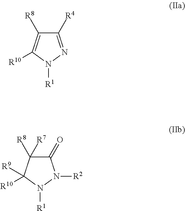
C1([R4])=NN([R1])C([R10])=C1[R8].C1(=O)C([R8])([R7])C([R9])([R10])N([R1])N1[R2]
